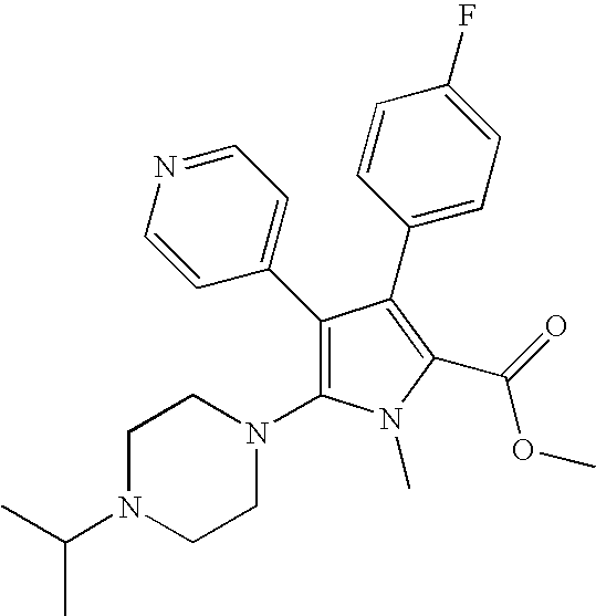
C1(C2=CC=NC=C2)=C(N2CCN(C(C)C)CC2)N(C)C(C(=O)OC)=C1C1=CC=C(F)C=C1
